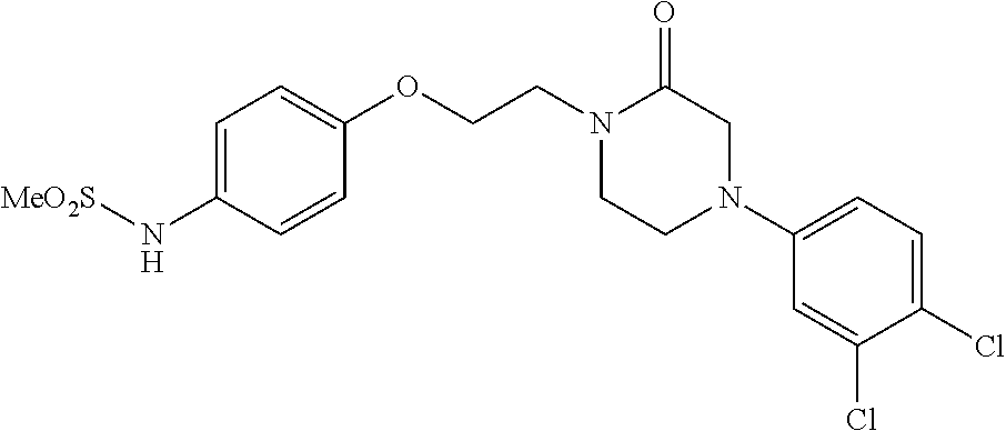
C1=C(N[MeO2S])C=CC(OCCN2C(=O)CN(C3=CC=C(Cl)C(Cl)=C3)CC2)=C1
